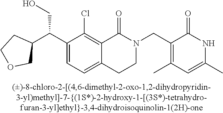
C1(C(C2=CC=C3C(=C2Cl)C(=O)N(CC2=C(C)C=C(C)NC2=O)CC3)CO)CCOC1
